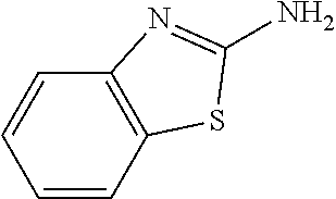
C1=CC2=C(C=C1)N=C(N)S2
